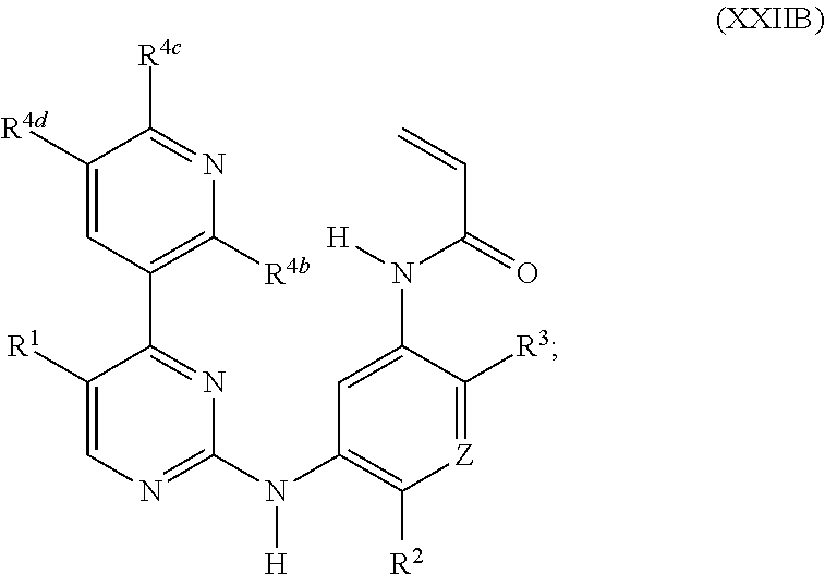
C1([R1])=CN=C(N(C2=C([R2])[Z]=C([R3])C(N([H])C(=O)C=C)=C2)[H])N=C1C1=C([R4b])N=C([R4c])C([R4d])=C1
